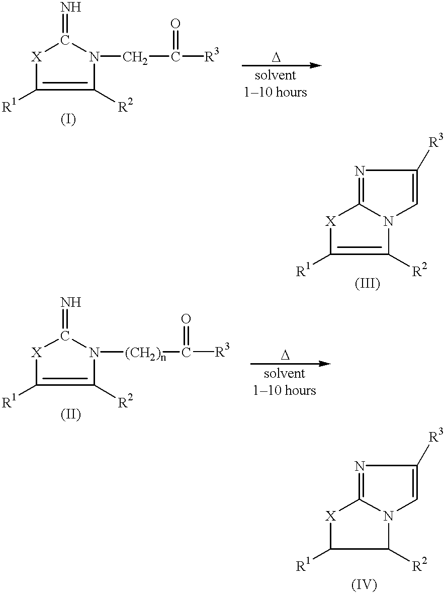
[X]1C([R1])=C([R2])N(CC([R3])=O)C1=N.[X]1C([R1])=C([R2])N2C=C([R3])N=C12.[X]1C([R1])=C([R2])N([(CH2)n]C([R3])=O)C1=N.[X]1C([R1])C([R2])N2C=C([R3])N=C12
